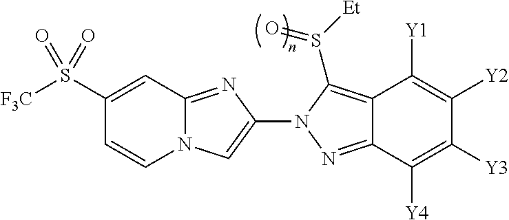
N12C(=NC(N3N=C4C(=C3S([Et])=O)C([Y1])=C([Y2])C([Y3])=C4[Y4])=C1)C=C(S([F3C])(=O)=O)C=C2
